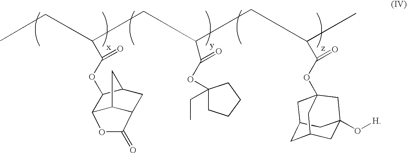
C12C3C(CC(C1OC(C(CC(CC(C(OC14CC5CC(O[H])(CC(C5)C1)C4)=O)C)C(=O)OC1(CC)CCCC1)CC)=O)C3)C(=O)O2
